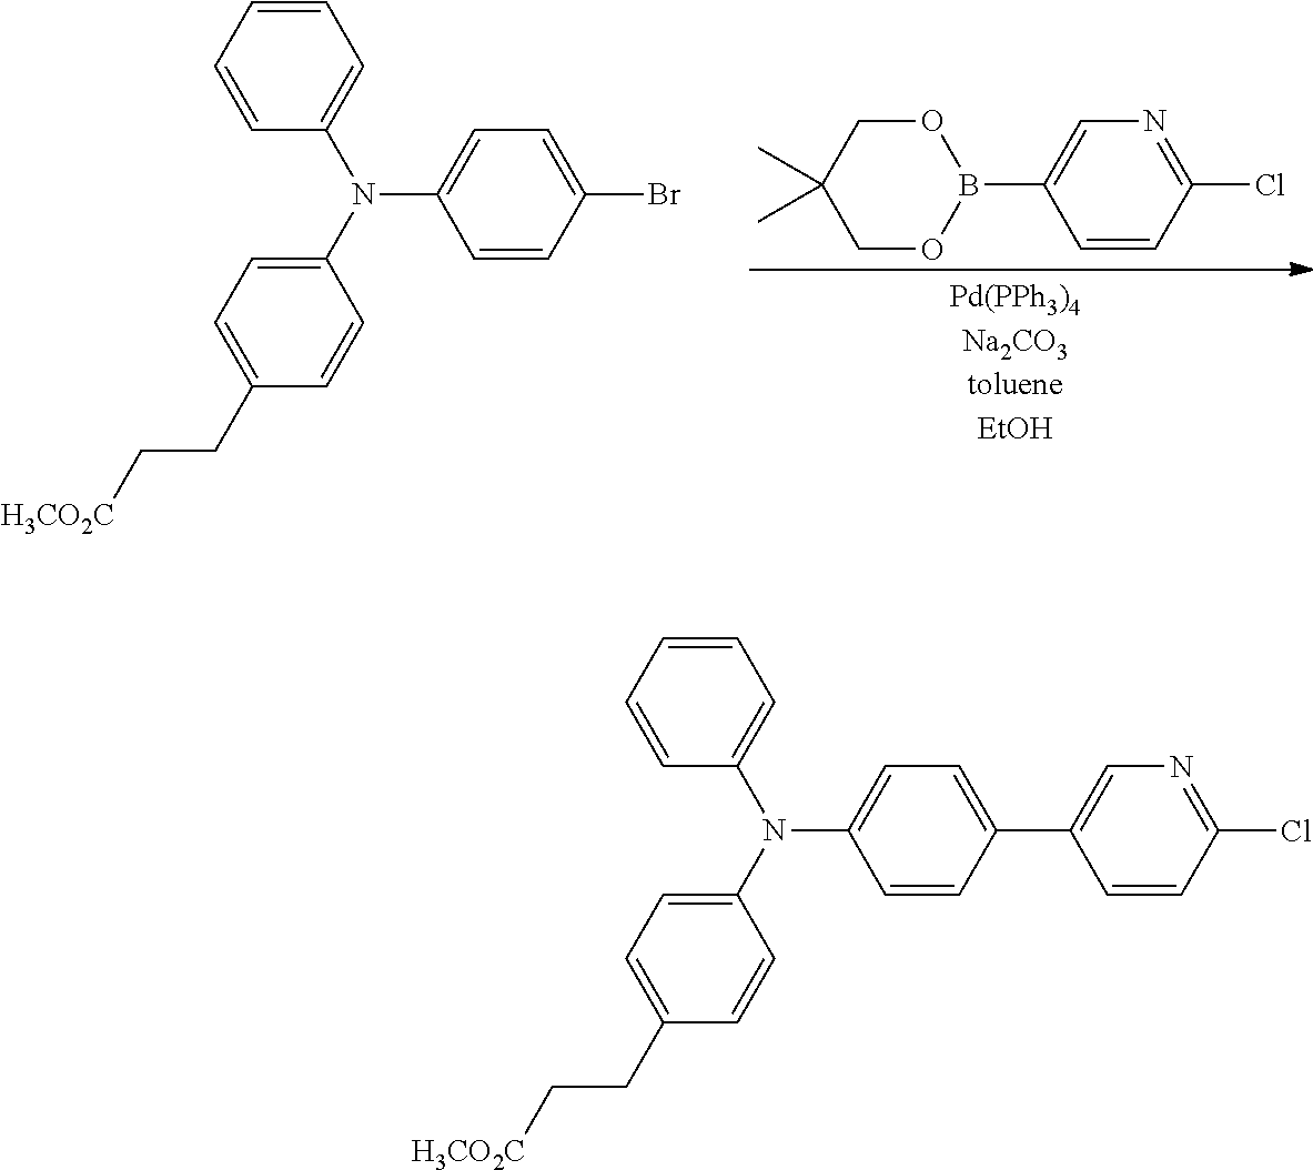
C1=CC=CC(N(C2=CC=C(CC[H3CO2C])C=C2)C2=CC=C(Br)C=C2)=C1.C1=CC(Cl)=NC=C1B1OCC(C)(C)CO1.C1=CC=CC(N(C2=CC=C(CC[H3CO2C])C=C2)C2=CC=C(C3=CN=C(Cl)C=C3)C=C2)=C1
